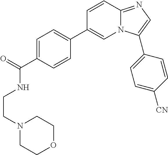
C(CN1CCOCC1)NC(=O)C1=CC=C(C2=CN3C(=NC=C3C3=CC=C([CN])C=C3)C=C2)C=C1
